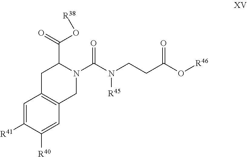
C1=C([R41])C([R40])=CC2=C1CC(C(=O)O[R38])N(C(N(CCC(O[R46])=O)[R45])=O)C2
